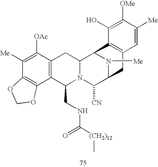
C1([Me])=C([OAc])C2=C(C3=C1OCO3)C(CNC([(CH2)12]C)=O)N1C(C2)C2N([Me])C(C1[CN])CC1=C2C(O)=C([OMe])C([Me])=C1
